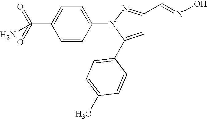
C1=C(C2=CC=C(C)C=C2)N(C2=CC=C(C(N)(=O)=O)C=C2)N=C1C=NO
